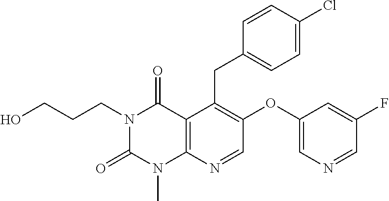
C1=CC(Cl)=CC=C1CC1=C(OC2=CN=CC(F)=C2)C=NC2=C1C(=O)N(CCCO)C(=O)N2C
